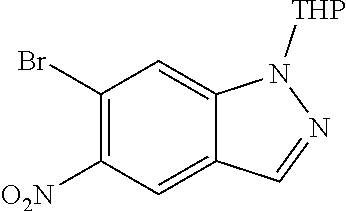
C1(Br)=C([O2N])C=C2C(=C1)N([THP])N=C2
